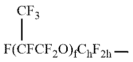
[F(CFCF2O)fChF2h]([CF3])C
